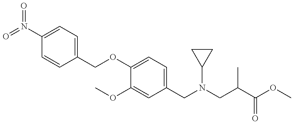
O=N(C1=CC=C(COC2=CC=C(CN(CC(C(OC)=O)C)C3CC3)C=C2OC)C=C1)=O
